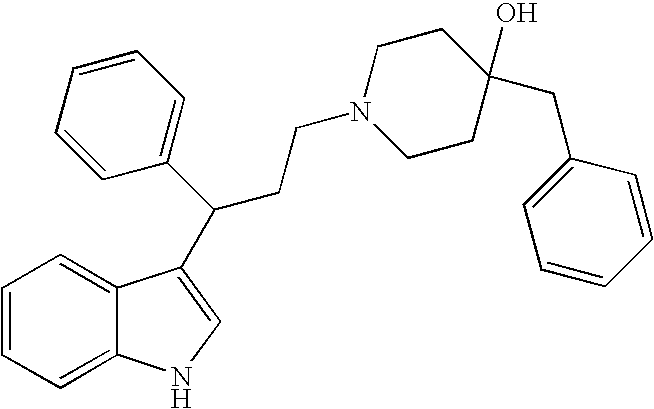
C1=CC=C2C(=C1)C(C(C1=CC=CC=C1)CCN1CCC(O)(CC3=CC=CC=C3)CC1)=CN2
